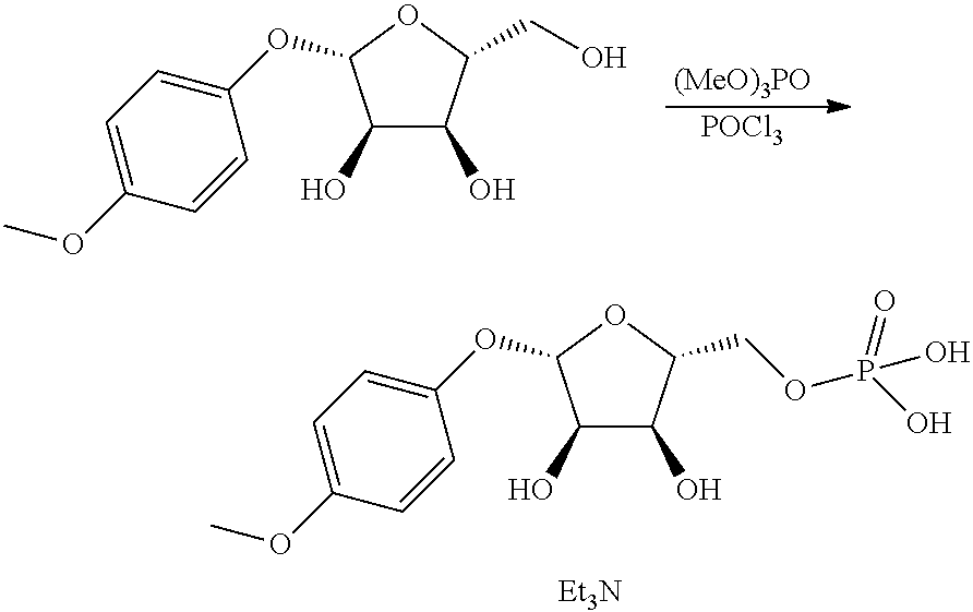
C1(O)C(O)C(COP(O)(=O)O)OC1OC1=CC=C(OC)C=C1.[Et3N].[(MeO)3PO].[POCl3].C1(O)C(O)C(CO)OC1OC1=CC=C(OC)C=C1
